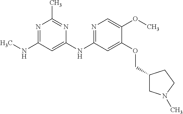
N1=C(NC)C=C(NC2=NC=C(OC)C(OCC3CN(C)CC3)=C2)N=C1C
